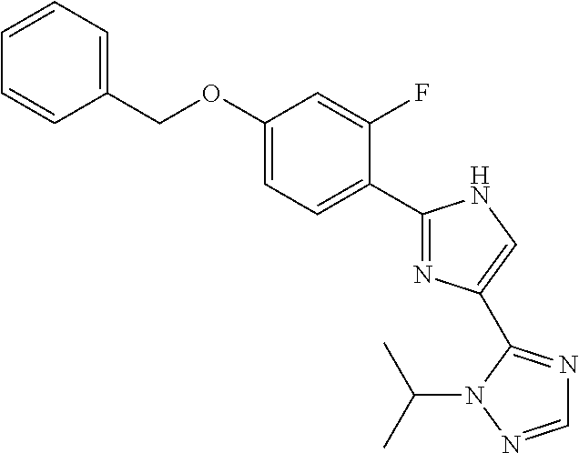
C1(OCC2=CC=CC=C2)=CC=C(C2=NC(C3=NC=NN3C(C)C)=CN2)C(F)=C1
